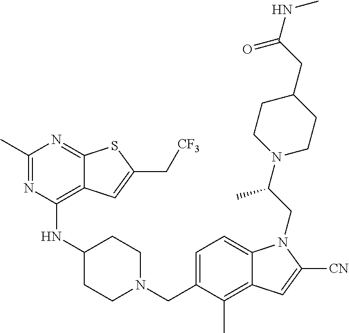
C1=C(CN2CCC(NC3=C4C(=NC(C)=N3)SC(C[CF3])=C4)CC2)C(C)=C2C(=C1)N(CC(N1CCC(CC(NC)=O)CC1)C)C([CN])=C2
